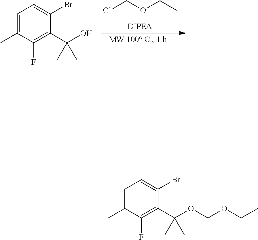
ClCOCC.C1=C(C)C(F)=C(C(C)(O)C)C(Br)=C1.C1=C(C)C(F)=C(C(C)(C)OCOCC)C(Br)=C1
